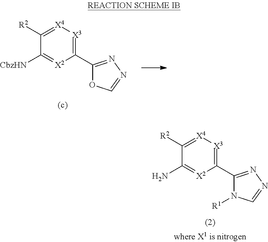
C1(C2=NN=CO2)=[X3][X4]=C([R2])C([CbzHN])=[X2]1.C1(C2=NN=CN2[R1])=[X3][X4]=C([R2])C(N)=[X2]1
